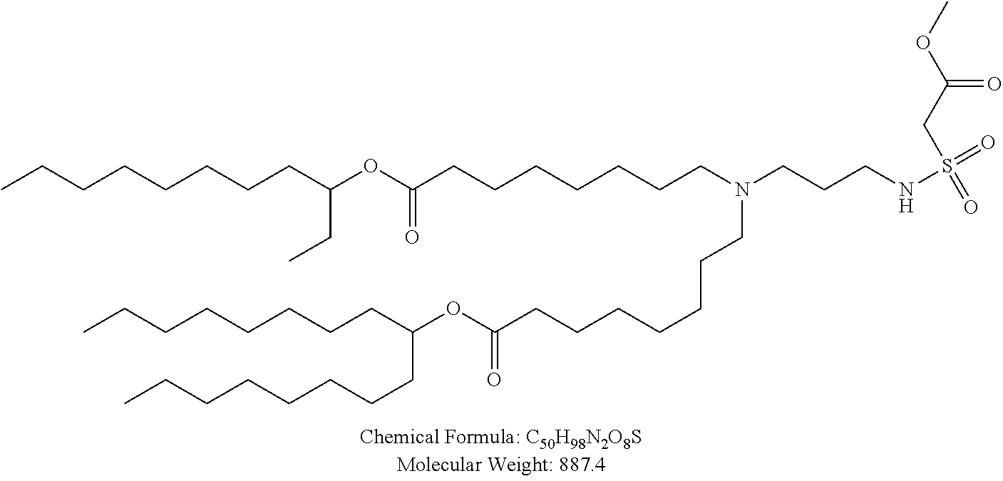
C(CCCC(CCCCCCCC)OC(=O)CCCCCCCN(CCCNS(=O)(=O)CC(OC)=O)CCCCCCCC(OC(CC)CCCCCCCC)=O)CCCC
